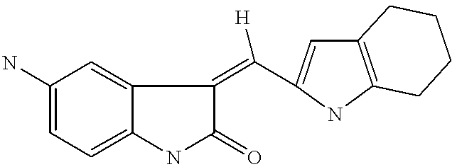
C1(N)=CC=C2C(=C1)C(=C([H])C1=CC3=C(N1)CCCC3)C(=O)N2
